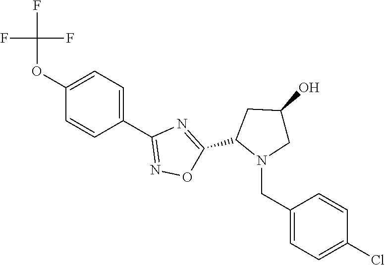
C1(OC(F)(F)F)=CC=C(C2=NOC(C3N(CC4=CC=C(Cl)C=C4)CC(O)C3)=N2)C=C1
